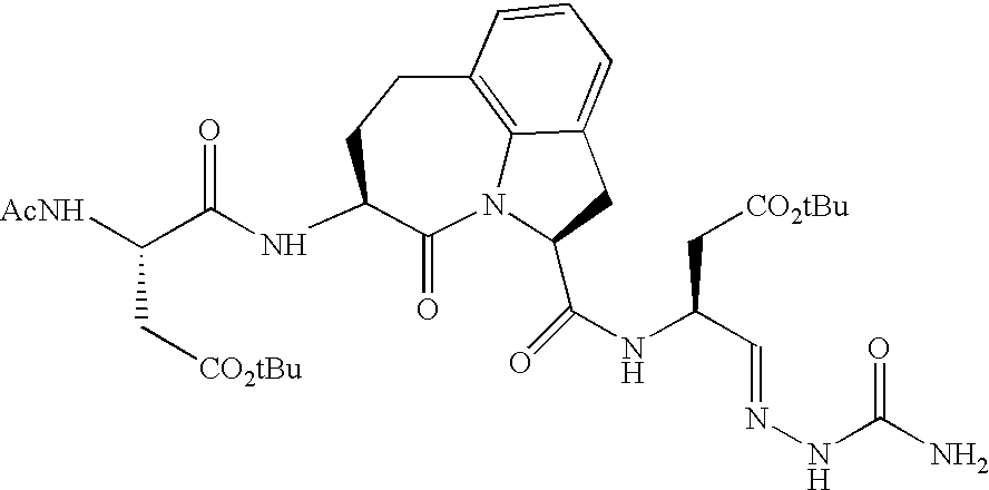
N12C3=C(CCC(NC(C([AcNH])C[CO2tBu])=O)C1=O)C=CC=C3CC2C(NC(C=NNC(N)=O)C[CO2tBu])=O
